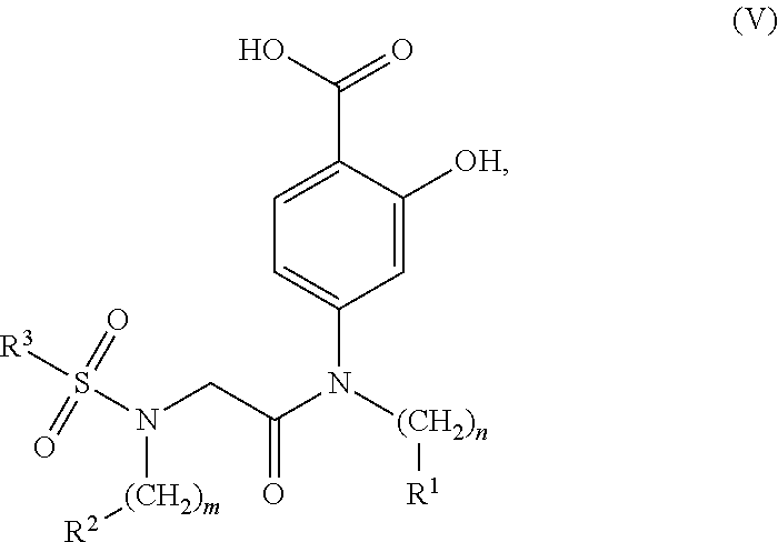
C1=C(N(C(=O)CN([(CH2)m][R2])S([R3])(=O)=O)[(CH2)n][R1])C=C([OH])C(C(O)=O)=C1
